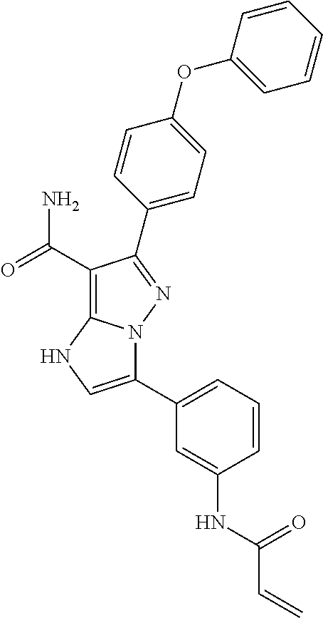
C1(C(N)=O)=C2N(N=C1C1=CC=C(OC3=CC=CC=C3)C=C1)C(C1=CC=CC(NC(=O)C=C)=C1)=CN2
